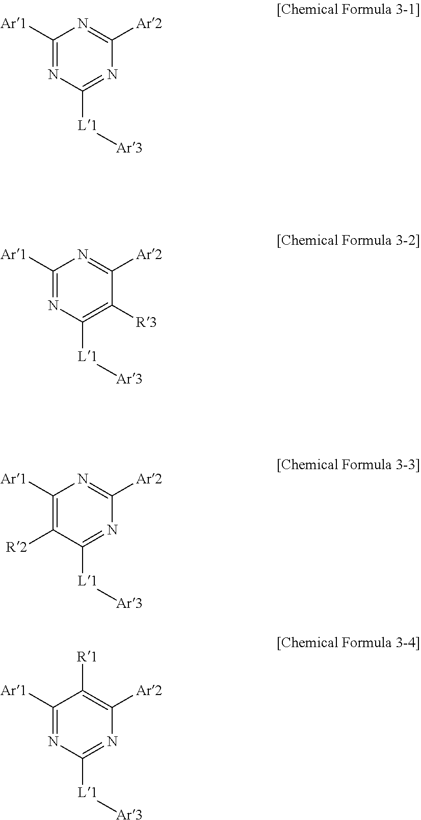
C1([Ar1])=NC([L1][Ar3])=NC([Ar2])=N1.C1([Ar1])=NC([L1][Ar3])=C([R3])C([Ar2])=N1.C1([Ar1])=C([R2])C([L1][Ar3])=NC([Ar2])=N1.C1([Ar1])=NC([L1][Ar3])=NC([Ar2])=C1[R1]
